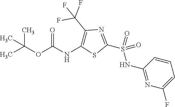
CC(OC(NC1=C(C(F)(F)F)N=C(S(NC2=NC(F)=CC=C2)(=O)=O)S1)=O)(C)C
